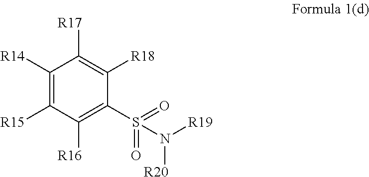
C1([R14])=C([R15])C([R16])=C(S(=O)(=O)N([R19])[R20])C([R18])=C1[R17]
